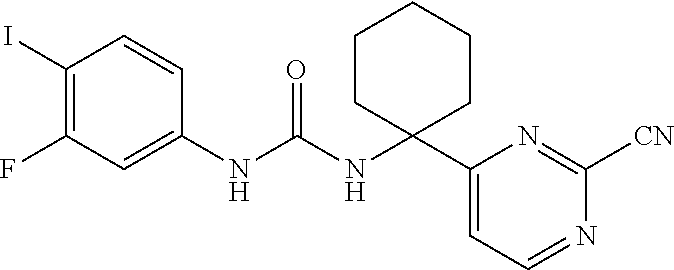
C1(I)=C(F)C=C(NC(NC2(C3=CC=NC([CN])=N3)CCCCC2)=O)C=C1
